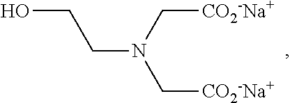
C(N(C[CO2-Na+])C[CO2-Na+])CO
